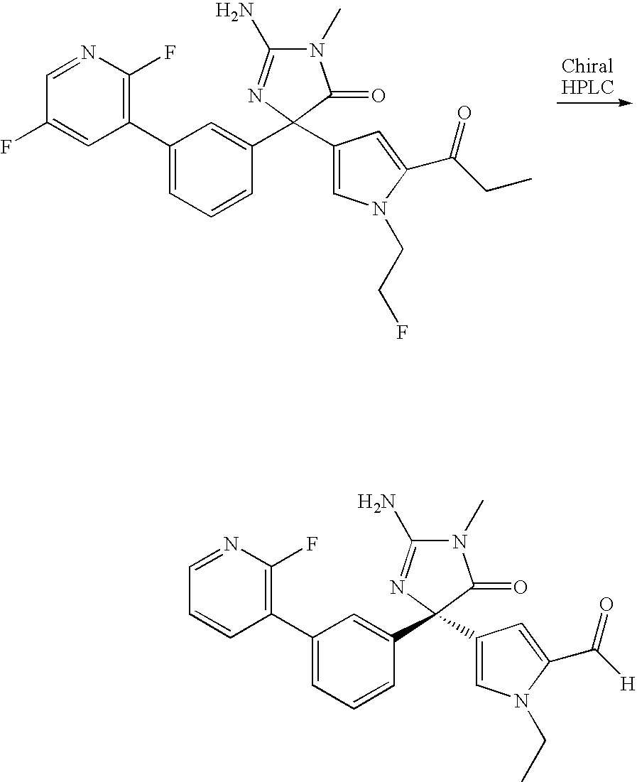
C1(F)=CC(C2=CC=CC(C3(C4=CN(CCF)C(C(CC)=O)=C4)N=C(N)N(C)C3=O)=C2)=C(F)N=C1.C1=CC(C2=CC=CC(C3(C4=CN(CC)C(C([H])=O)=C4)N=C(N)N(C)C3=O)=C2)=C(F)N=C1
